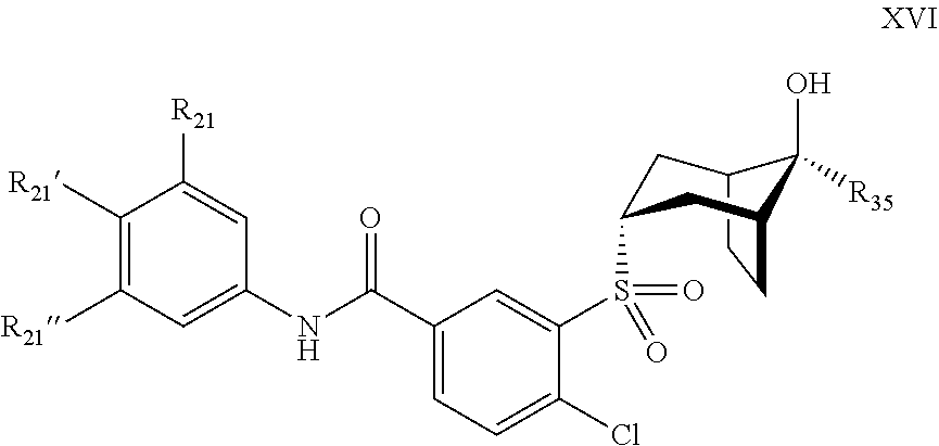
C1([R21])=CC(NC(C2=CC=C(Cl)C(S(=O)(=O)C3CC4C(O)([R35])C(C3)CC4)=C2)=O)=CC([R21])=C1[R21]
